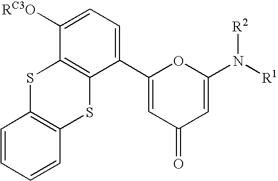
C1=CC=CC2=C1SC1=C(S2)C(C2=CC(=O)C=C(N([R1])[R2])O2)=CC=C1[RC3O]
